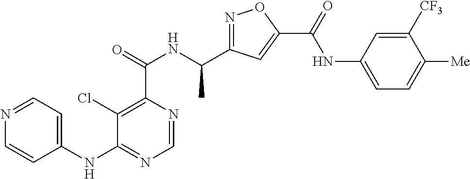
C1=NC(C(=O)NC(C2=NOC(C(=O)NC3=CC=C([Me])C([CF3])=C3)=C2)C)=C(Cl)C(NC2=CC=NC=C2)=N1
